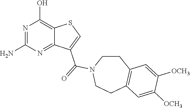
NC1=NC(O)=C2C(=N1)C(C(=O)N1CCC3=C(CC1)C=C([OCH3])C([OCH3])=C3)=CS2
